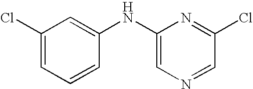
C1(Cl)=CC=CC(NC2=CN=CC(Cl)=N2)=C1
